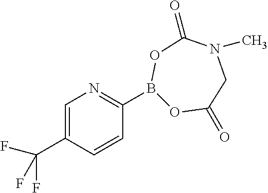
B1(C2=NC=C(C(F)(F)F)C=C2)OC(=O)CN(C)C(=O)O1
